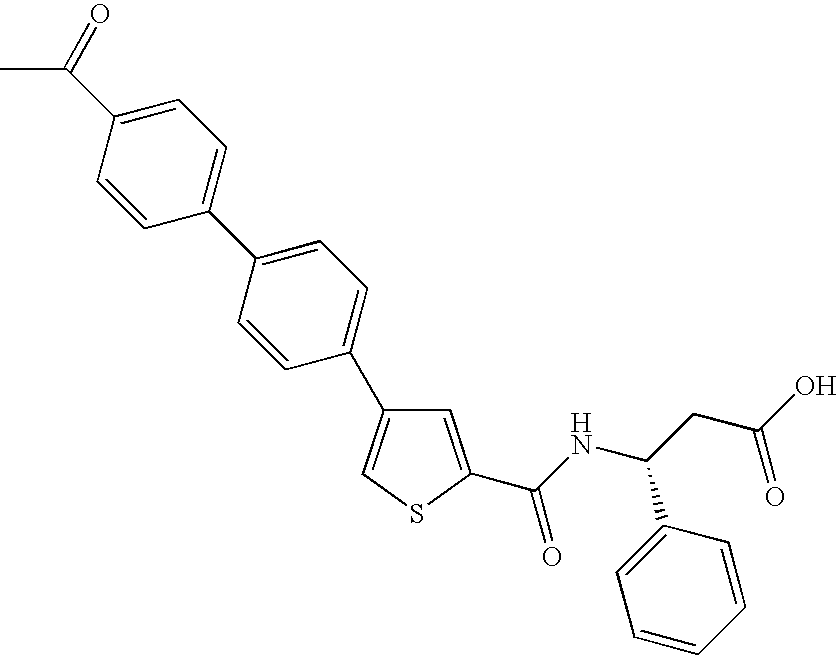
C1=C(C(NC(CC(O)=O)C2=CC=CC=C2)=O)SC=C1C1=CC=C(C2=CC=C(C(C)=O)C=C2)C=C1
